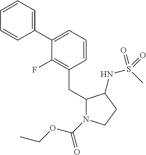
C1(C2=CC=CC=C2)=CC=CC(CC2N(C(OCC)=O)CCC2NS(C)(=O)=O)=C1F
